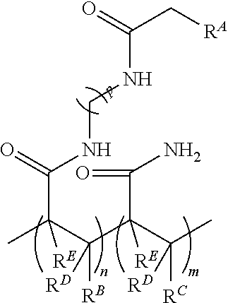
C(NCNC(C(C)(C(C(C(C)([RC])[RD])(C(N)=O)[RE])([RB])[RD])[RE])=O)(C[RA])=O
